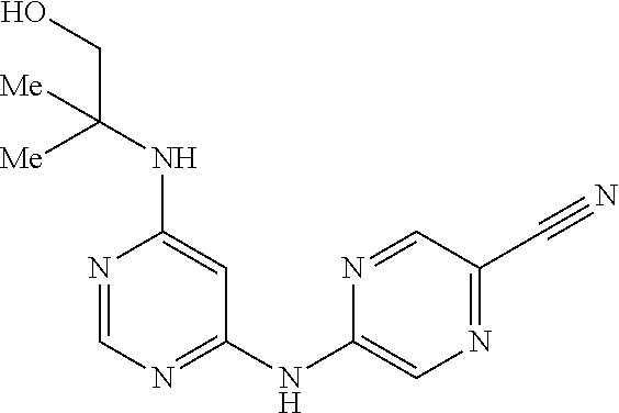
N1=CN=C(NC2=CN=C(C#N)C=N2)C=C1NC(CO)([Me])[Me]
